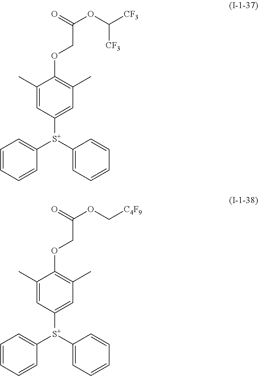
C1(C)=CC([S+](C2=CC=CC=C2)C2=CC=CC=C2)=CC(C)=C1OCC(=O)OC([CF3])[CF3].C1(C)=CC([S+](C2=CC=CC=C2)C2=CC=CC=C2)=CC(C)=C1OCC(=O)OC[C4F9]
